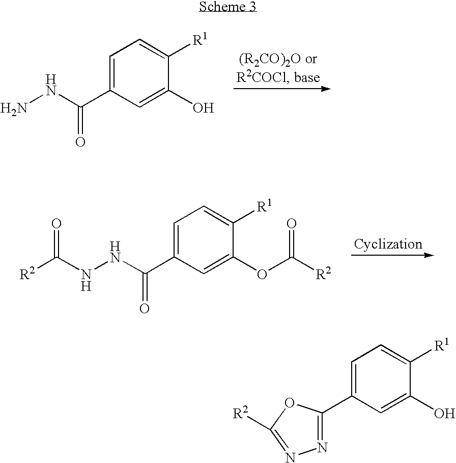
C1=C(C(NN)=O)C=C(O)C([R1])=C1.C1=C(C(NNC([R2])=O)=O)C=C(OC([R2])=O)C([R1])=C1.C1=C(C2=NN=C([R2])O2)C=C(O)C([R1])=C1
